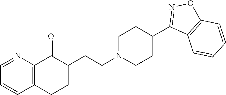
C1=NC2=C(C=C1)CCC(CCN1CCC(C3=NOC4=C3C=CC=C4)CC1)C2=O
